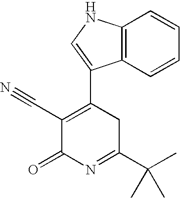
C1(C2=CNC3=C2C=CC=C3)=C(C#N)C(=O)N=C(C(C)(C)C)C1
